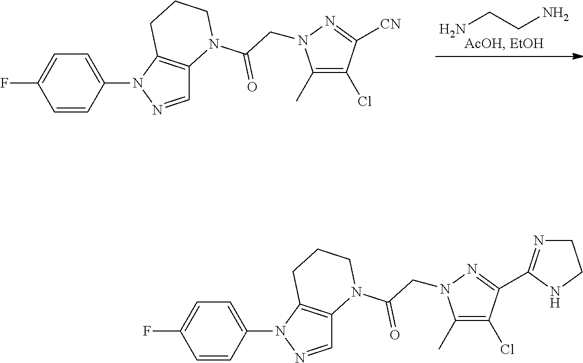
C1=C(N2N=CC3=C2CCCN3C(CN2C(C)=C(Cl)C([CN])=N2)=O)C=CC(F)=C1.NCCN.C1=C(N2N=CC3=C2CCCN3C(CN2C(C)=C(Cl)C(C3=NCCN3)=N2)=O)C=CC(F)=C1
